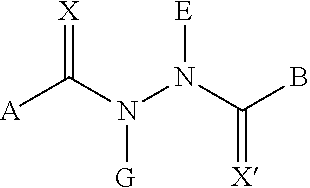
[A]C(N(N(C(B)=[X])[E])[G])=[X]
